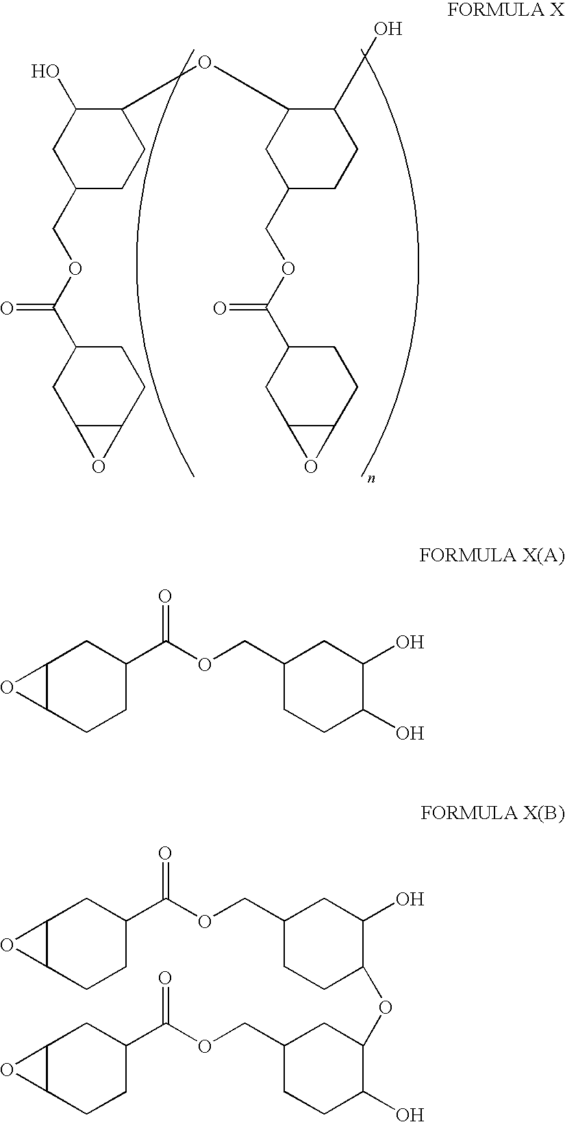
C1C(COC(C2CC3C(CC2)O3)=O)CCC(OC2CC(COC(C3CC4C(CC3)O4)=O)CCC2O)C1O.C12C(CCC(C(OCC3CCC(O)C(O)C3)=O)C1)O2.C12C(CCC(C(OCC3CCC(OC4C(O)CCC(COC(C5CCC6C(C5)O6)=O)C4)C(O)C3)=O)C1)O2
